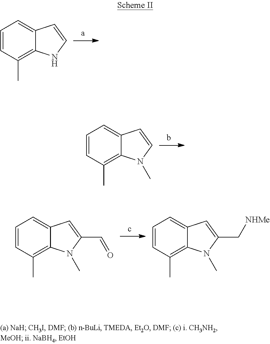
C1=CC(C)=C2C(=C1)C=CN2.C1=CC(C)=C2C(=C1)C=CN2C.C1=CC(C)=C2C(=C1)C=C(C=O)N2C.C1=CC(C)=C2C(=C1)C=C(C[NHMe])N2C
